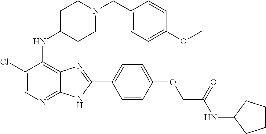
C1(Cl)=CN=C2C(=C1NC1CCN(CC3=CC=C(OC)C=C3)CC1)N=C(C1=CC=C(OCC(NC3CCCC3)=O)C=C1)N2
